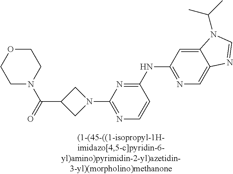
N1(C2=NC=CC(NC3=NC=C4C(=C3)N(C(C)C)C=N4)=N2)CC(C(N2CCOCC2)=O)C1
